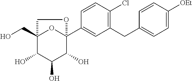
C1=CC(Cl)=C(CC2=CC=C([OEt])C=C2)C=C1C12OC(CO)(C(O)C(O)C1O)CO2
